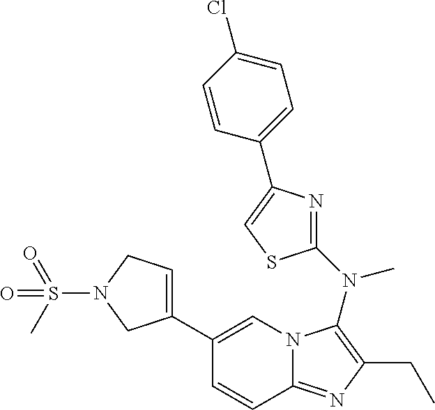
C1(C2=CCN(S(C)(=O)=O)C2)=CN2C(=NC(CC)=C2N(C2=NC(C3=CC=C(Cl)C=C3)=CS2)C)C=C1
